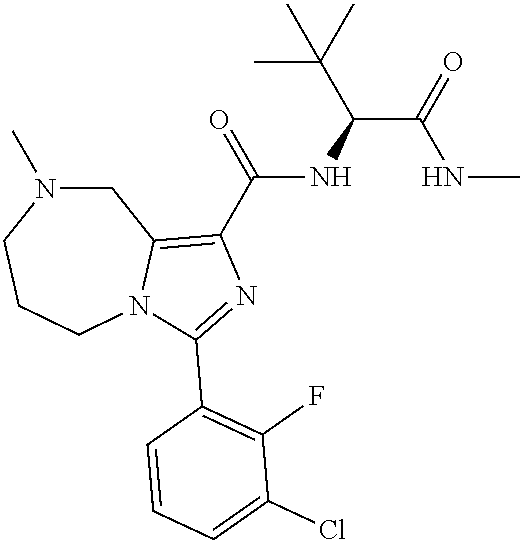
C1N(C)CCCN2C1=C(C(=O)NC(C(=O)NC)C(C)(C)C)N=C2C1=C(F)C(Cl)=CC=C1
